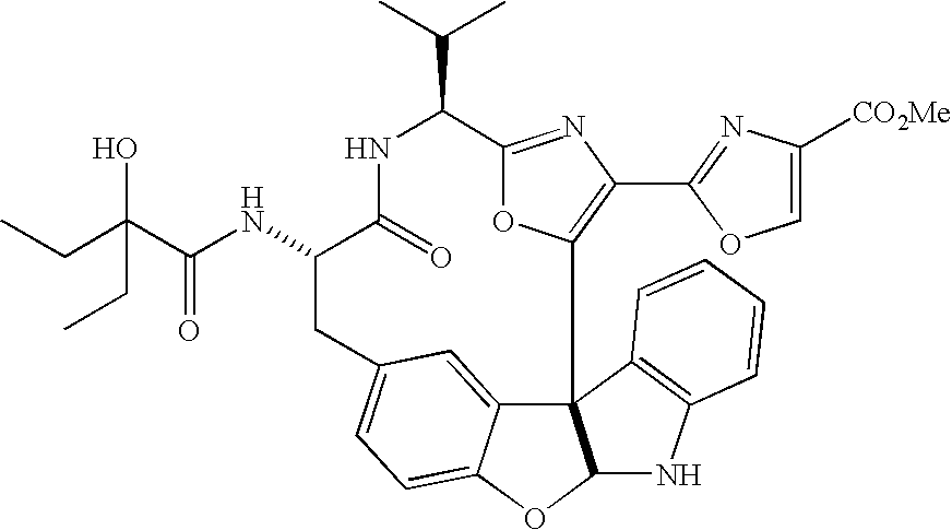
C123C4=CC(=CC=C4OC1NC1=C2C=CC=C1)CC(NC(=O)C(O)(CC)CC)C(=O)NC(C(C)C)C1=NC(C2=NC([CO2Me])=CO2)=C3O1
